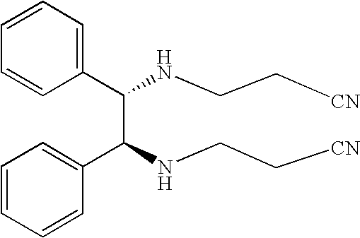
C(C(NCC[CN])C1=CC=CC=C1)(NCC[CN])C1=CC=CC=C1
